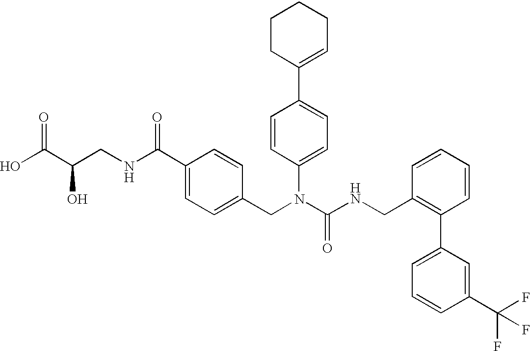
OC(C(CNC(C1=CC=C(CN(C(NCC2=C(C3=CC=CC(C(F)(F)F)=C3)C=CC=C2)=O)C2=CC=C(C3=CCCCC3)C=C2)C=C1)=O)O)=O
